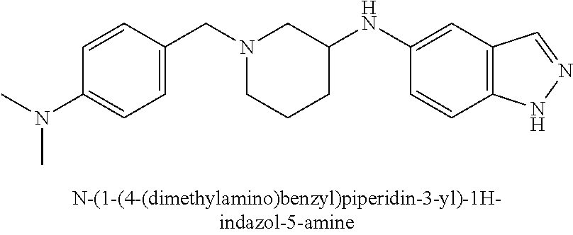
N1(CC2=CC=C(N(C)C)C=C2)CCCC(NC2=CC3=C(C=C2)NN=C3)C1
